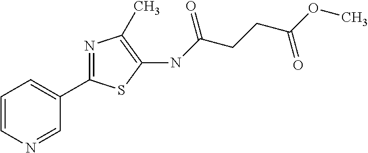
N1=CC(C2=NC(C)=C(NC(CCC(OC)=O)=O)S2)=CC=C1
